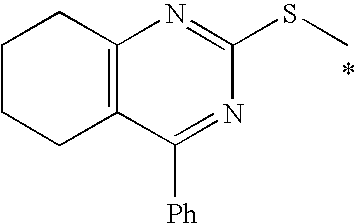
C1CCC2=C(C1)N=C(SC)N=C2[Ph]
